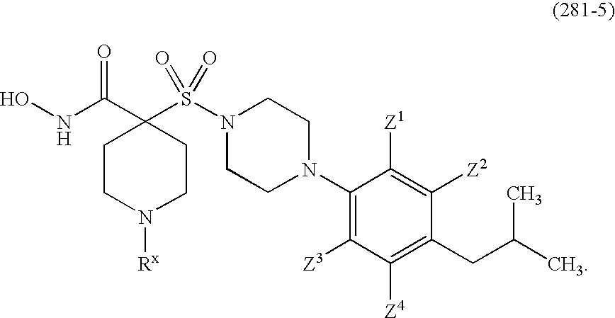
ONC(C1(S(N2CCN(C3=C([Z3])C([Z4])=C(CC(C)C)C([Z2])=C3[Z1])CC2)(=O)=O)CCN([Rx])CC1)=O
